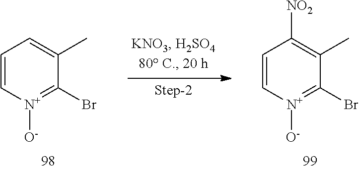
C1=C[N+]([O-])=C(Br)C(C)=C1.C1=C[N+]([O-])=C(Br)C(C)=C1[NO2]
